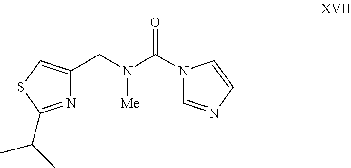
N1=C(C(C)C)SC=C1CN(C(N1C=NC=C1)=O)[Me]
